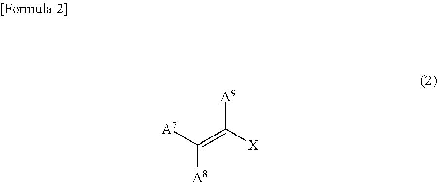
[A7]C([A8])=C([X])[A9]
